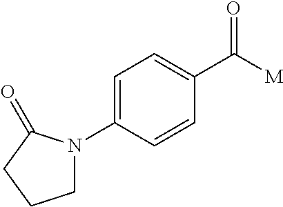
C1N(C2=CC=C(C([M])=O)C=C2)C(=O)CC1
